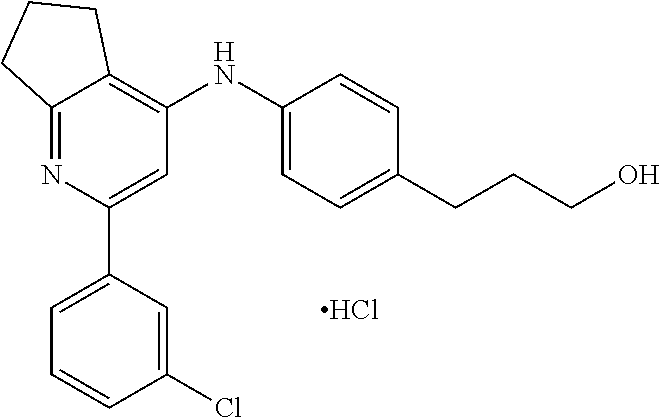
C1(Cl)=CC(C2=CC(NC3=CC=C(CCCO)C=C3)=C3C(=N2)CCC3)=CC=C1.Cl
